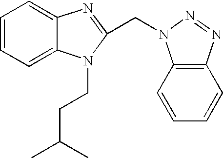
C1=CC=C2C(=C1)N=C(CN1C3=C(C=CC=C3)N=N1)N2CCC(C)C
